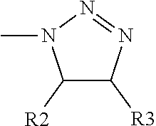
N1(C)C([R2])C([R3])N=N1
